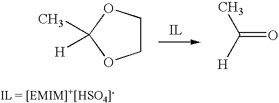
C1COC(C)([H])O1.CC([H])=O
